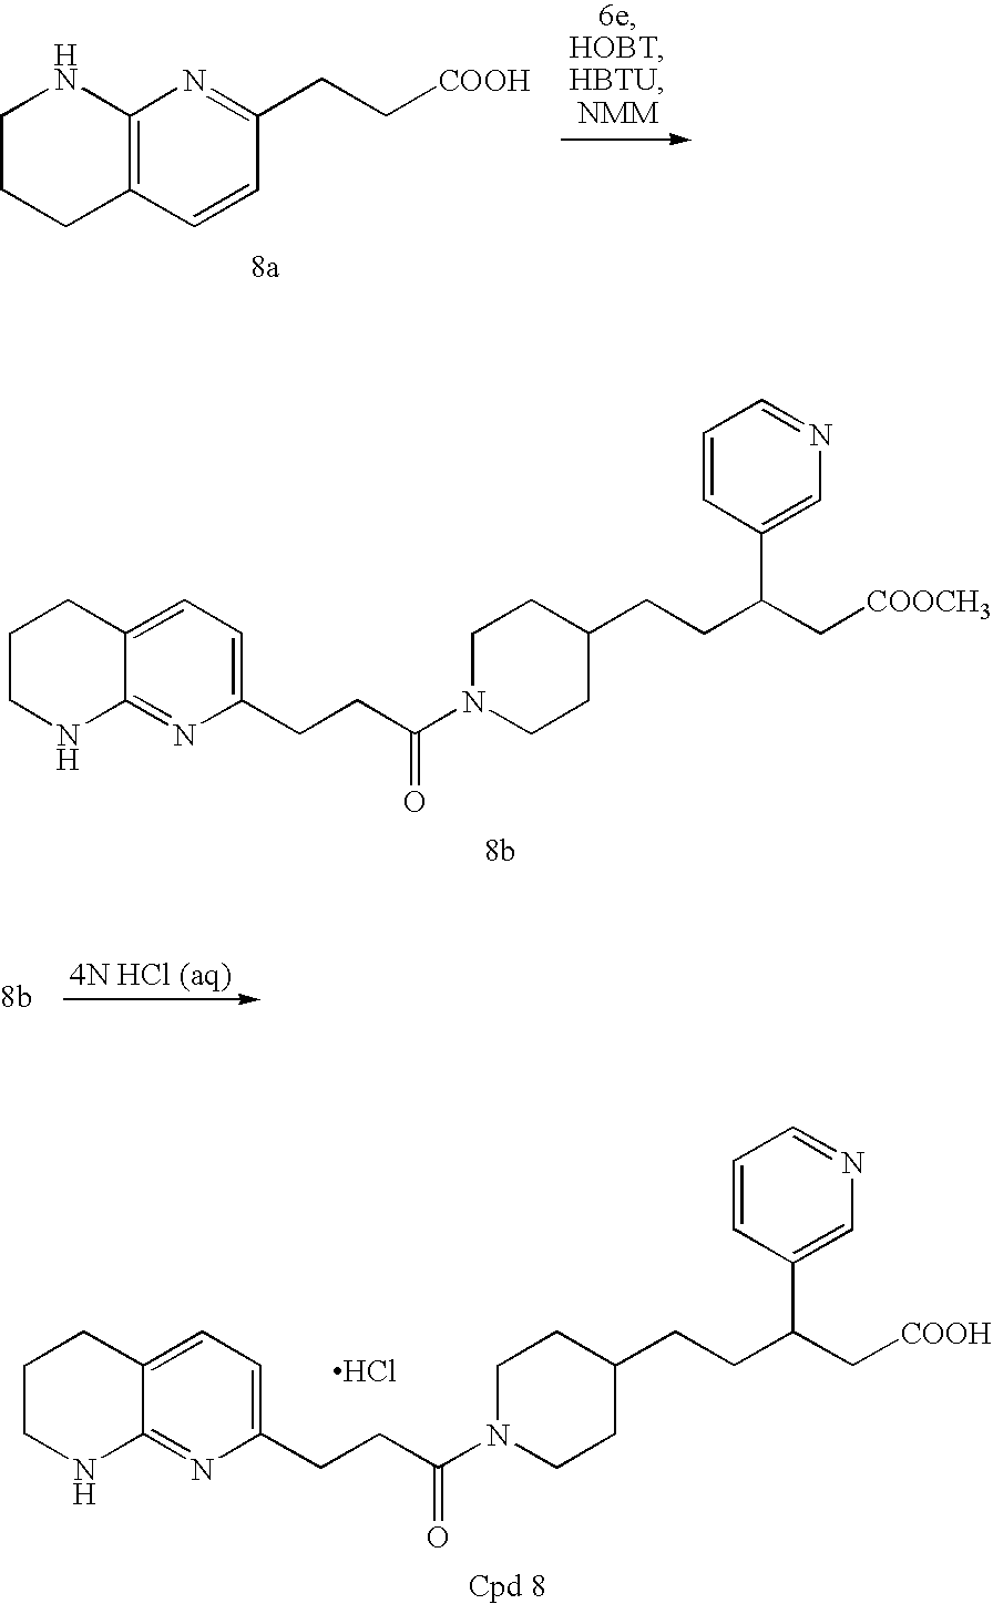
C1CCC2=C(N1)N=C(CC[COOH])C=C2.C1CNC2=NC(CCC(N3CCC(CCC(C[COOCH3])C4=CN=CC=C4)CC3)=O)=CC=C2C1.C1CNC2=NC(CCC(N3CCC(CCC(C[COOH])C4=CN=CC=C4)CC3)=O)=CC=C2C1.Cl
